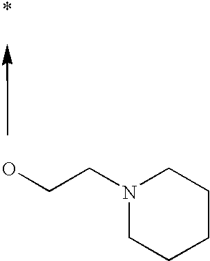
OCCN1CCCCC1
